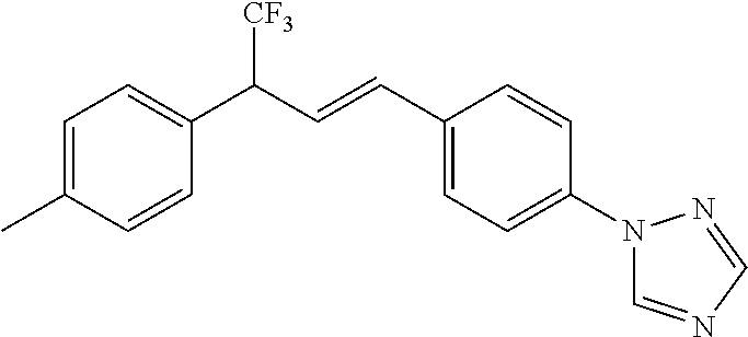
C1=C(C)C=CC(C(C=CC2=CC=C(N3C=NC=N3)C=C2)[CF3])=C1
